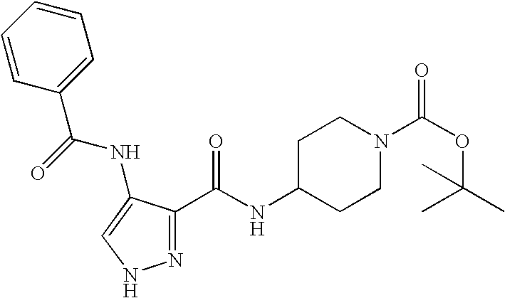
C1(C(NC2=CNN=C2C(=O)NC2CCN(C(=O)OC(C)(C)C)CC2)=O)=CC=CC=C1
